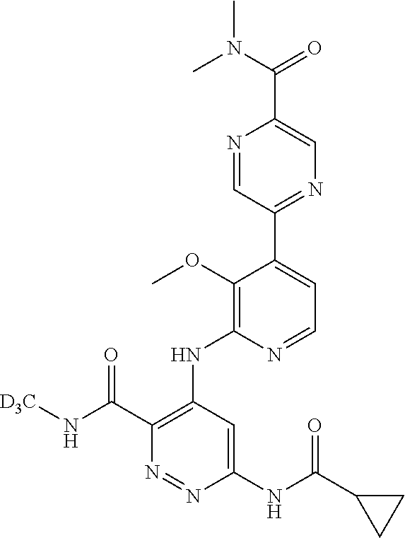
C1(NC(=O)C2CC2)=CC(NC2=C(OC)C(C3=NC=C(C(=O)N(C)C)N=C3)=CC=N2)=C(C(=O)N[D3C])N=N1
